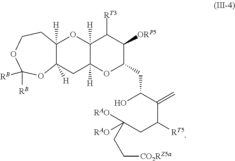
C12([H])C([H])(CC3([H])C([H])(O1)C([RT3])C([ORP5])C(CC(O)C(C(CC([RAO])(CC[CO2RZ5a])[RAO])[RT5])=C)O3)OC([RB])([RB])OCC2
